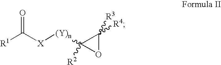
[R1]C([X][(Y)n]C1([R2])OC1([R3])[R4])=O
